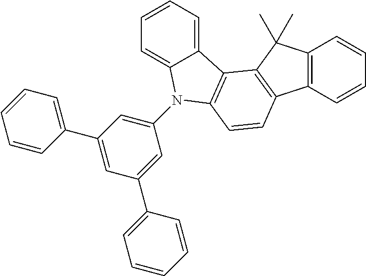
C1=CC=C2C(=C1)N(C1=CC(C3=CC=CC=C3)=CC(C3=CC=CC=C3)=C1)C1=C2C2=C(C=C1)C1=C(C2(C)C)C=CC=C1
